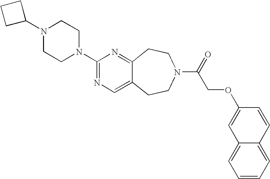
N1(C2CCC2)CCN(C2=NC=C3C(=N2)CCN(C(=O)COC2=CC4=CC=CC=C4C=C2)CC3)CC1
